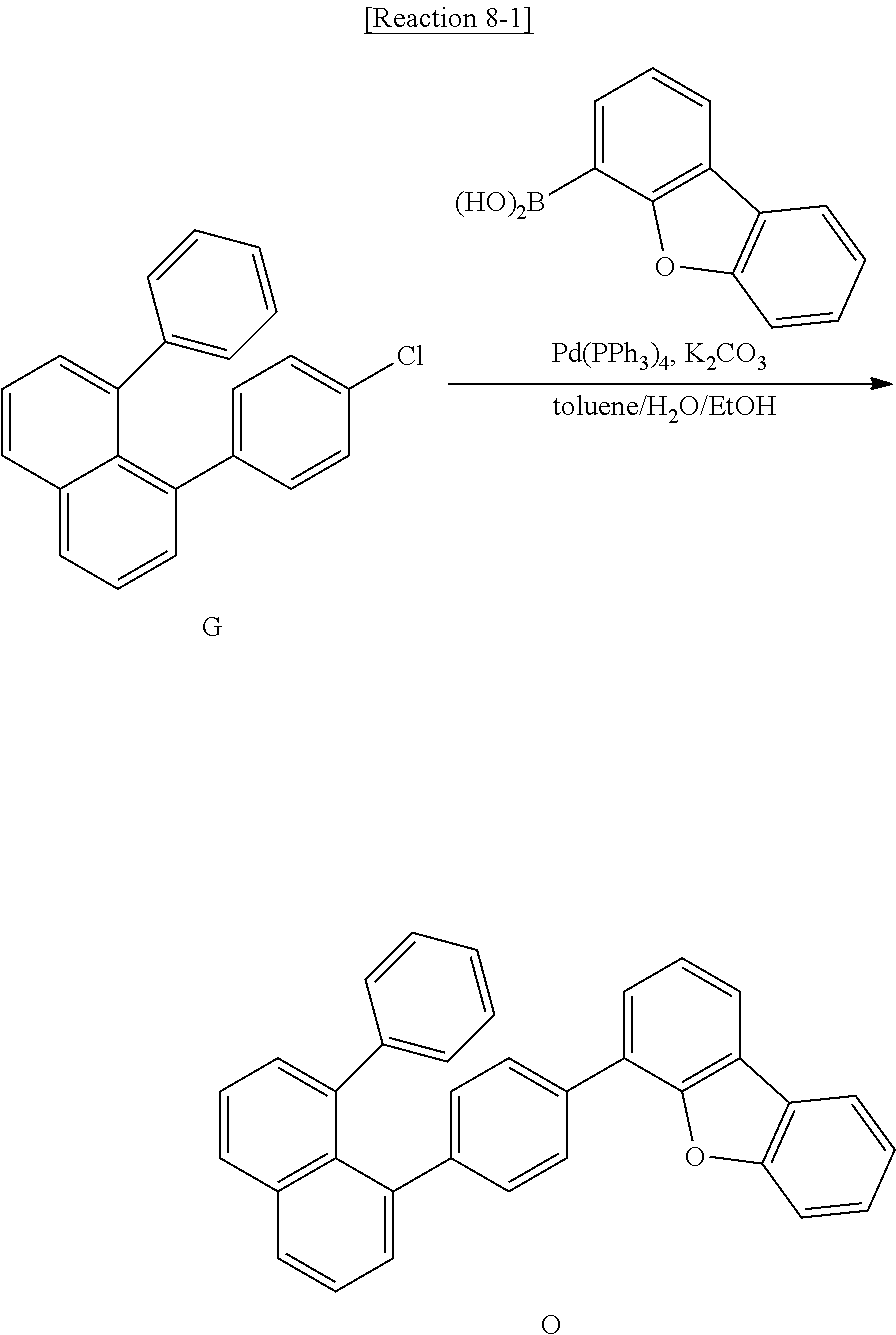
O.C12=C(C(C3=CC=C(C4=CC=CC5=C4OC4=C5C=CC=C4)C=C3)=CC=C1)C(C1=CC=CC=C1)=CC=C2.[G].C12=CC=CC(C3=CC=C(Cl)C=C3)=C1C(C1=CC=CC=C1)=CC=C2.C1=C([(HO)2B])C2=C(C=C1)C1=C(O2)C=CC=C1
